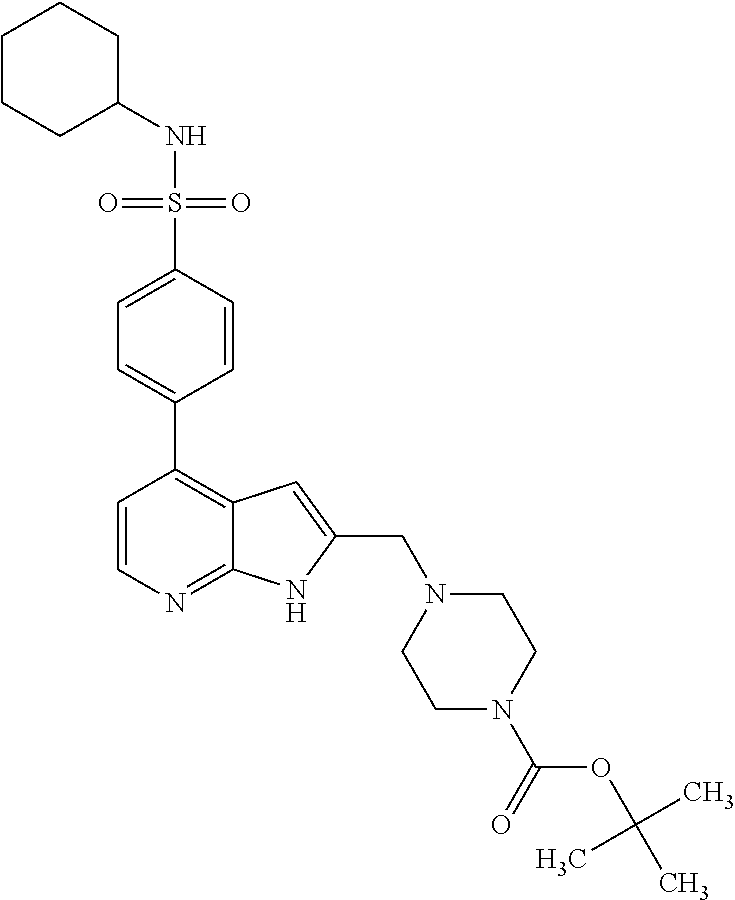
C1(NS(=O)(=O)C2=CC=C(C3=C4C(=NC=C3)NC(CN3CCN(C(OC(C)(C)C)=O)CC3)=C4)C=C2)CCCCC1
